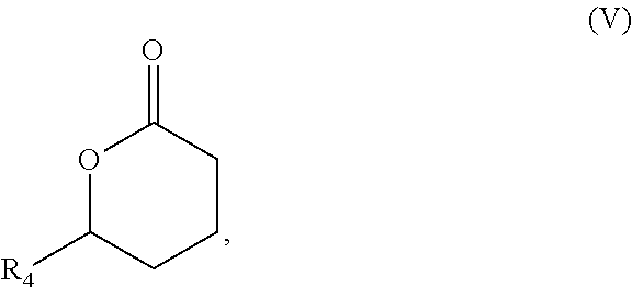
O1C([R4])CCCC1=O
